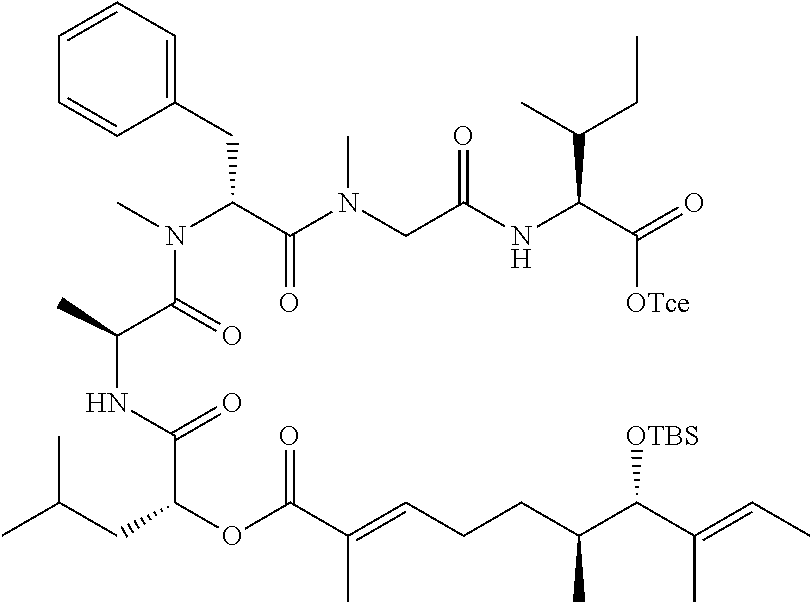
C1=CC=C(CC(C(=O)N(CC(NC(C(CC)C)C(=O)[OTce])=O)C)N(C)C(=O)C(NC(=O)C(OC(C(C)=CCCC(C([OTBS])C(C)=CC)C)=O)CC(C)C)C)C=C1
